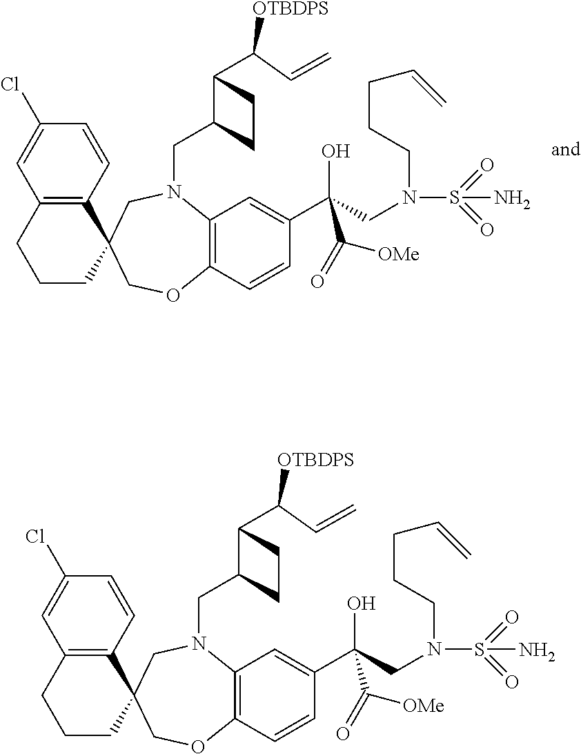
C12=C(C=CC(Cl)=C1)C1(CCC2)COC2=C(N(CC3C(C(C=C)[OTBDPS])CC3)C1)C=C(C(O)(CN(CCCC=C)S(N)(=O)=O)C(=O)[OMe])C=C2.C12=C(C=CC(Cl)=C1)C1(CCC2)COC2=C(N(CC3C(C(C=C)[OTBDPS])CC3)C1)C=C(C(O)(CN(CCCC=C)S(N)(=O)=O)C(=O)[OMe])C=C2
